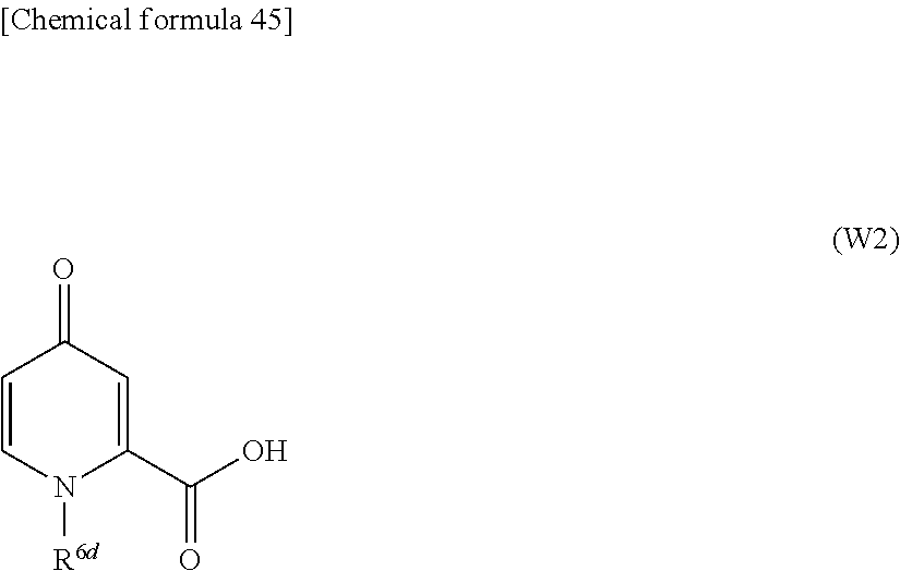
N1([R6d])C(C(O)=O)=CC(=O)C=C1
